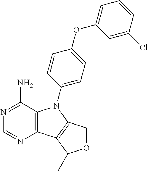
C12=C(C(N)=NC=N1)N(C1=CC=C(OC3=CC=CC(Cl)=C3)C=C1)C1=C2C(C)OC1
